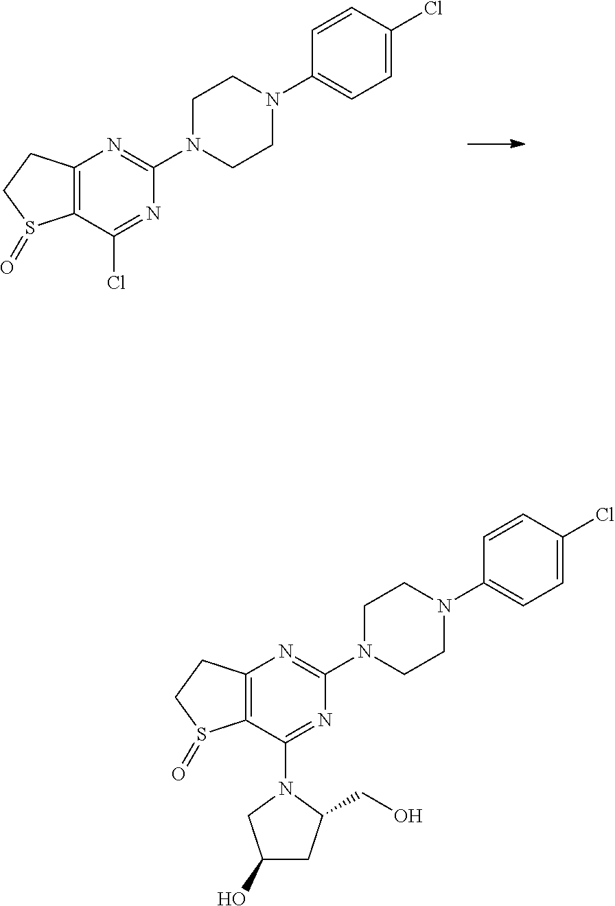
C12=C(C(Cl)=NC(N3CCN(C4=CC=C(Cl)C=C4)CC3)=N1)S(=O)CC2.C12=C(C(N3C(CO)CC(O)C3)=NC(N3CCN(C4=CC=C(Cl)C=C4)CC3)=N1)S(=O)CC2
